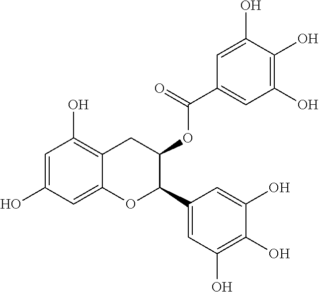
C1=C(O)C=C2C(=C1O)CC(OC(C1=CC(O)=C(O)C(O)=C1)=O)C(C1=CC(O)=C(O)C(O)=C1)O2
